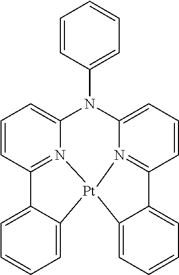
C1=CC2=N3C(=C1)N(C1=CC=CC=C1)C1=CC=CC4=N1[Pt]3(C1=CC=CC=C41)C1=CC=CC=C21
